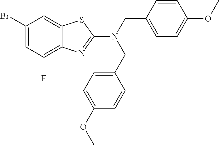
C1(Br)=CC(F)=C2C(=C1)SC(N(CC1=CC=C(OC)C=C1)CC1=CC=C(OC)C=C1)=N2
